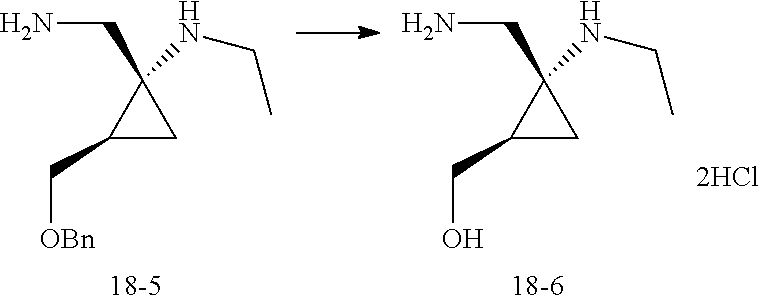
C1(C[OBn])CC1(CN)NCC.C1(CO)CC1(CN)NCC
